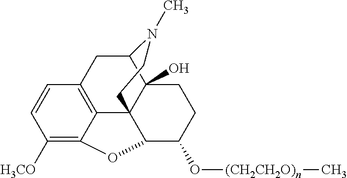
C1([H3CO])=C2C3=C(C=C1)CC1C4(O)C3(C(C(O[(CH2CH2O)n]C)CC4)O2)CCN1C
